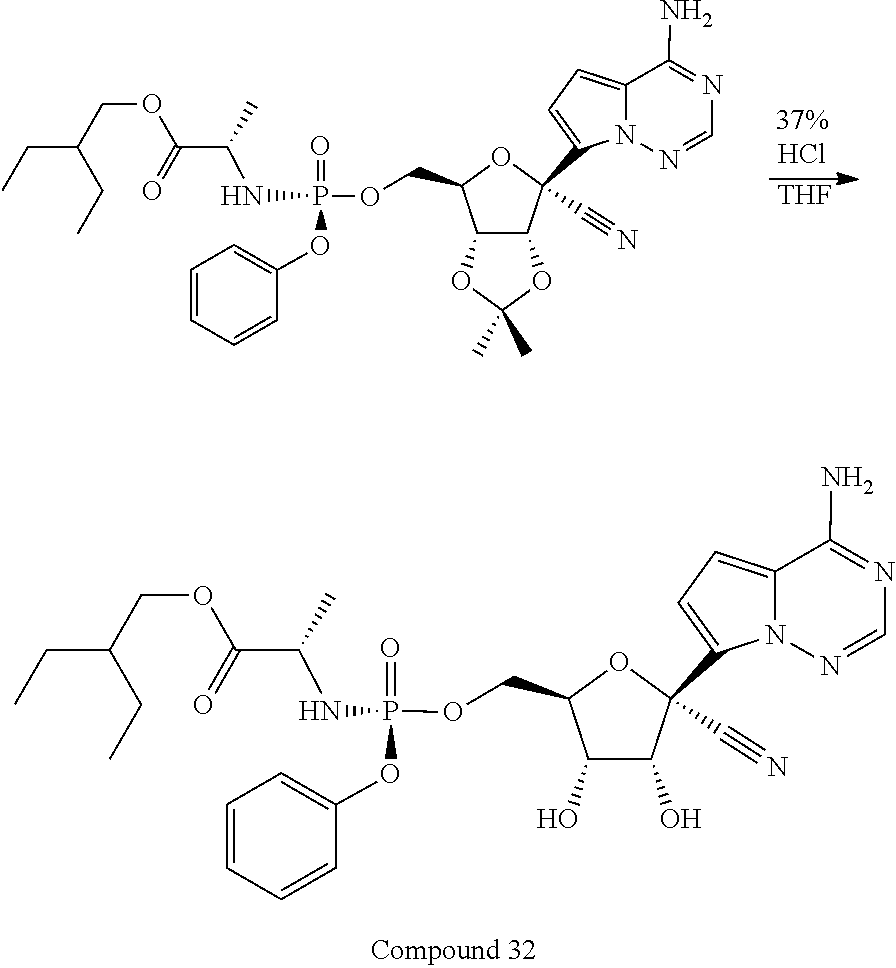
N1=C(N)C2=CC=C(C3(C#N)C4OC(C)(C)OC4C(COP(OC4=CC=CC=C4)(NC(C(OCC(CC)CC)=O)C)=O)O3)N2N=C1.[THF].N1=C(N)C2=CC=C(C3(C#N)C(O)C(O)C(COP(OC4=CC=CC=C4)(NC(C(OCC(CC)CC)=O)C)=O)O3)N2N=C1
